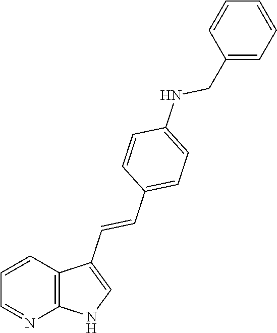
C1=CC2=C(N=C1)NC=C2C=CC1=CC=C(NCC2=CC=CC=C2)C=C1
